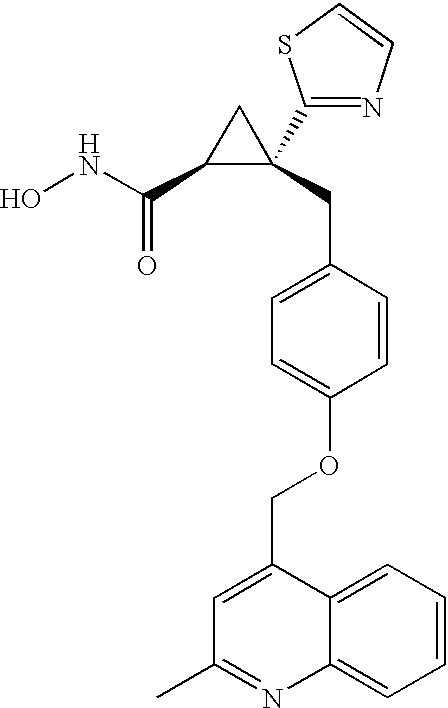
ONC(C1C(CC2=CC=C(OCC3=CC(C)=NC4=CC=CC=C34)C=C2)(C2=NC=CS2)C1)=O
